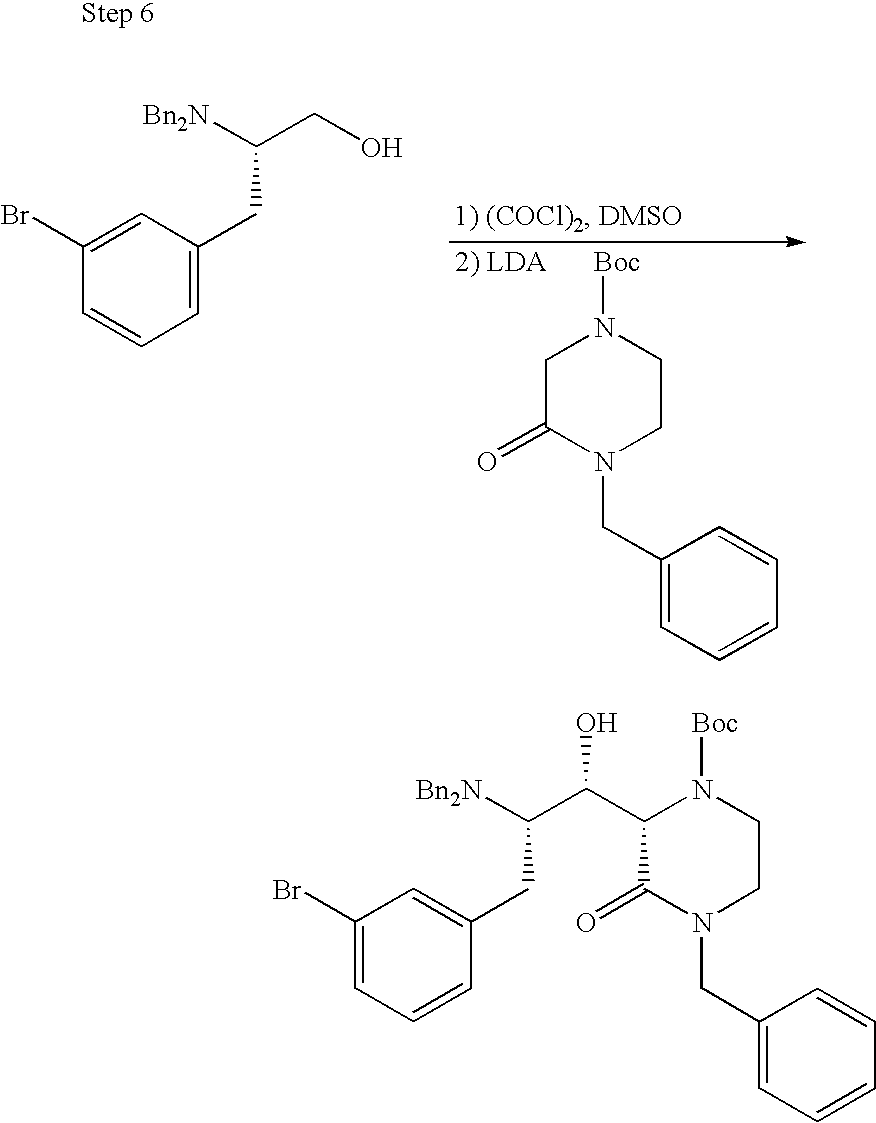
C1=C(CC(C(C2C(=O)N(CC3=CC=CC=C3)CCN2[Boc])O)[Bn2N])C=CC=C1Br.C1=C(Br)C=CC=C1CC(CO)[Bn2N].C1C(=O)N(CC2=CC=CC=C2)CCN1[Boc]
